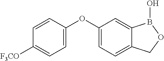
C1=C(OC2=CC=C3C(=C2)B(O)OC3)C=CC([F3CO])=C1
